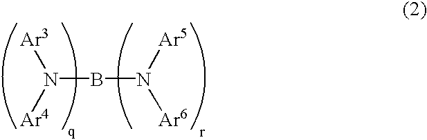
N(BN([Ar5])[Ar6])([Ar3])[Ar4]
